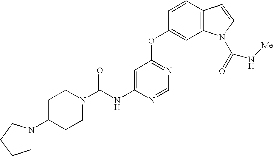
N(C1=CC(OC2=CC3=C(C=C2)C=CN3C(=O)N[Me])=NC=N1)C(N1CCC(N2CCCC2)CC1)=O
